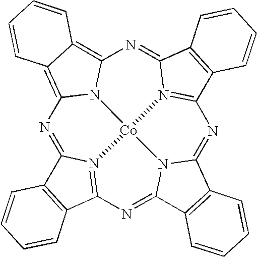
N1=C2N3=C(N=C4N5C(=NC6=N7C(=NC8=C9C(=C1N8[Co]753)C=CC=C9)C1=C6C=CC=C1)C1=C4C=CC=C1)C1=C2C=CC=C1
